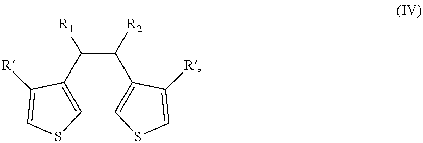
C1(C(C(C2=CSC=C2[R])[R1])[R2])=CSC=C1[R]
